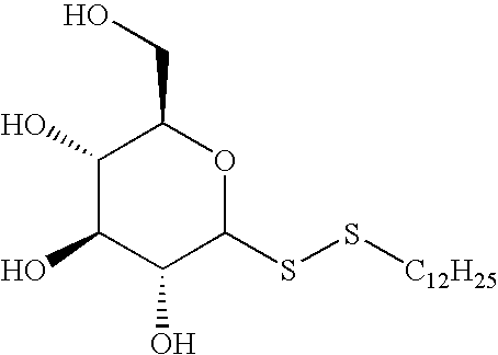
C1(O)C(O)C(O)C(SS[C12H25])OC1CO
